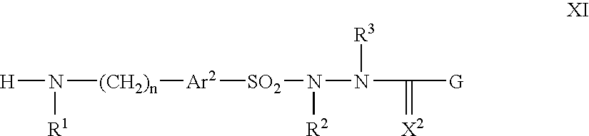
[H]N([R1])[(CH2)n][Ar2][SO2]N(N(C(=[X2])[G])[R3])[R2]
